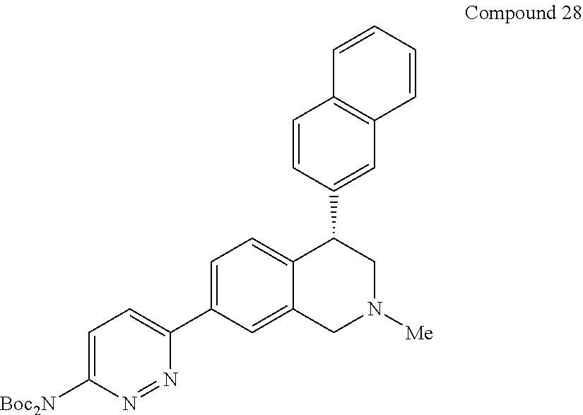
C1=CC(C2C3=CC=C(C4=CC=C([Boc2N])N=N4)C=C3CN([Me])C2)=CC2=C1C=CC=C2
